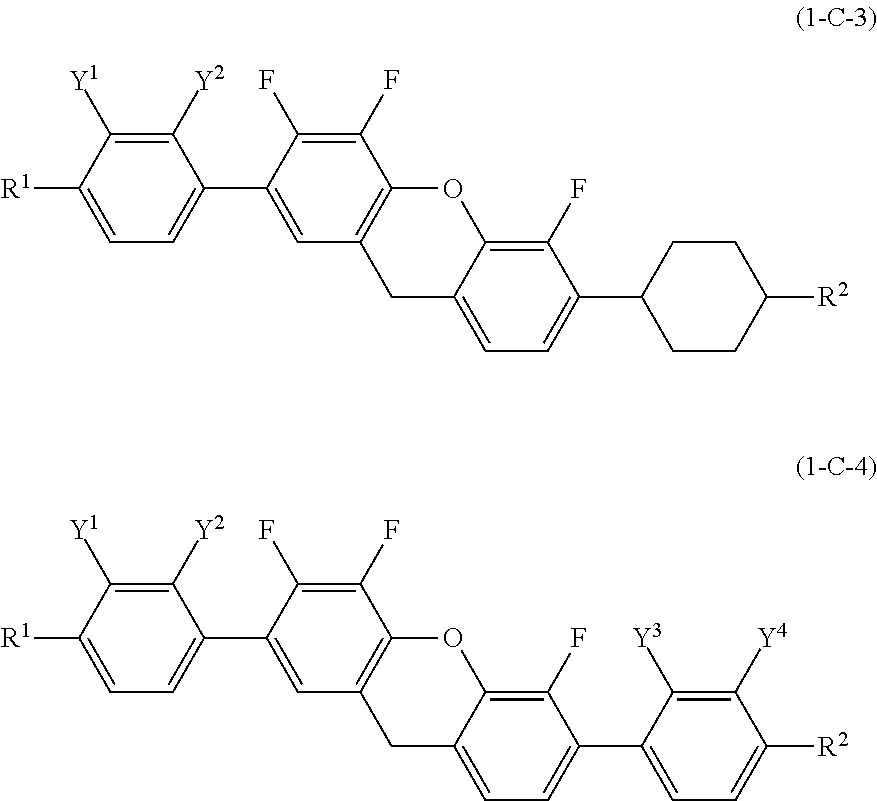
C1(F)=C(F)C(C2=CC=C([R1])C([Y1])=C2[Y2])=CC2=C1OC1=C(F)C(C3=CC=C([R2])C([Y4])=C3[Y3])=CC=C1C2.C1(F)=C(F)C(C2=CC=C([R1])C([Y1])=C2[Y2])=CC2=C1OC1=C(F)C(C3CCC([R2])CC3)=CC=C1C2
